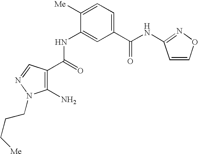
C1(NC(C2=C(N)N(CCC[Me])N=C2)=O)=CC(C(NC2=NOC=C2)=O)=CC=C1[Me]
